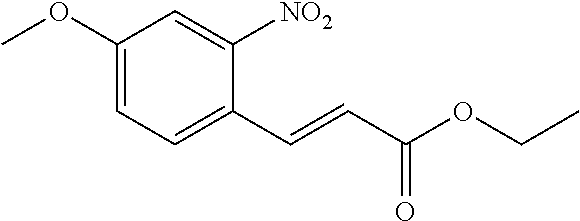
C1(OC)=CC=C(C=CC(OCC)=O)C([NO2])=C1
